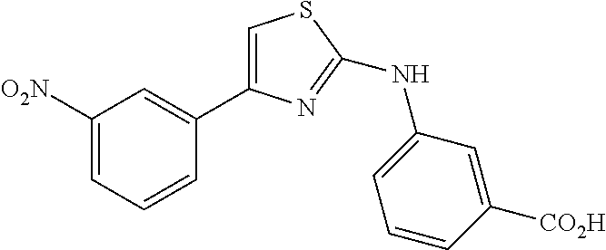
C1([O2N])=CC=CC(C2=CSC(NC3=CC=CC([CO2H])=C3)=N2)=C1
